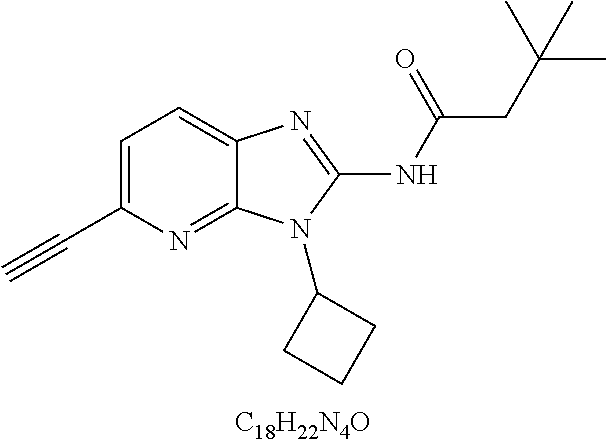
C1=C(C#C)N=C2C(=C1)N=C(NC(CC(C)(C)C)=O)N2C1CCC1.[C18H22N4O]
